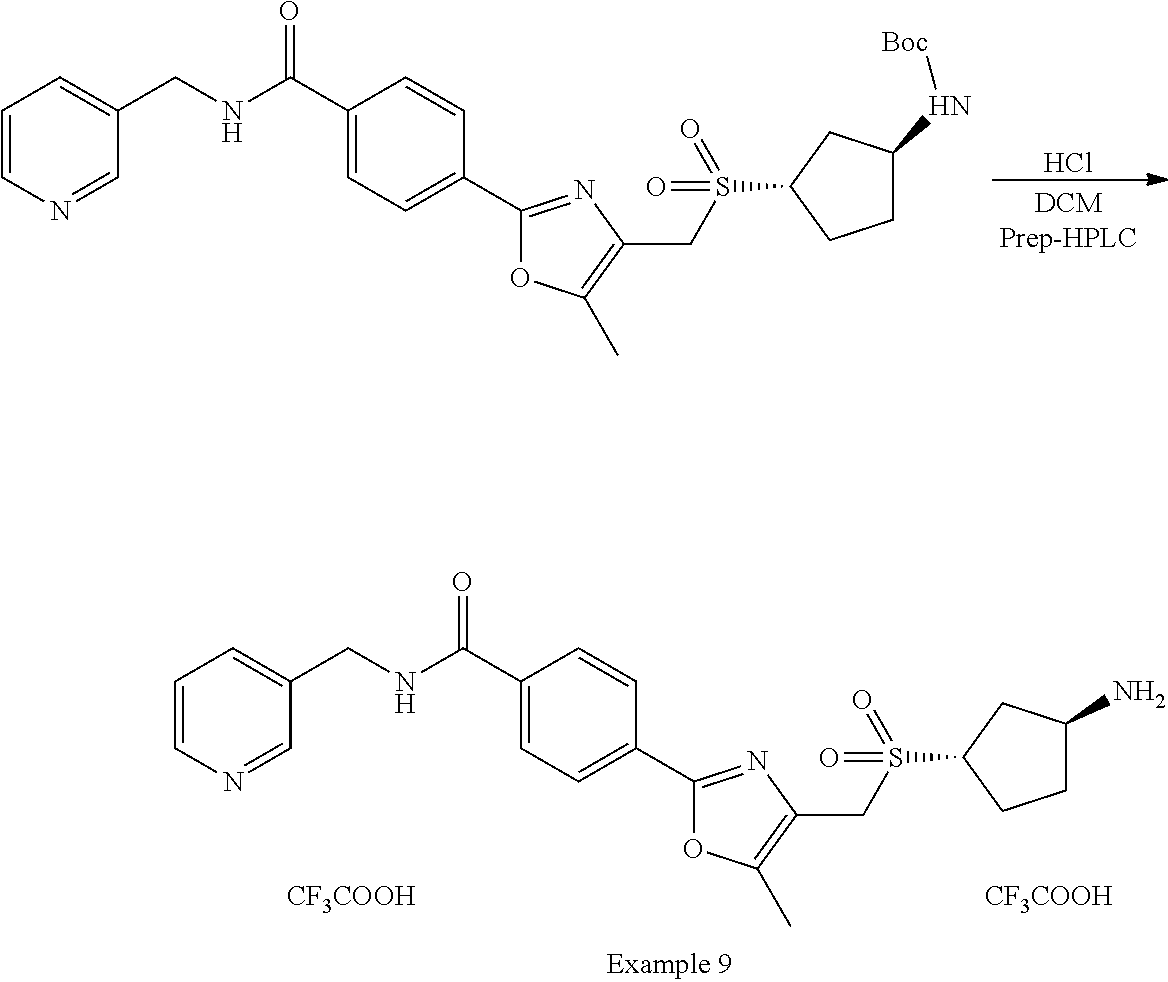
N(C(C1=CC=C(C2=NC(CS(C3CCC(N)C3)(=O)=O)=C(C)O2)C=C1)=O)CC1=CC=CN=C1.[CF3COOH].[CF3COOH].Cl.N(C(C1=CC=C(C2=NC(CS(C3CCC(N[Boc])C3)(=O)=O)=C(C)O2)C=C1)=O)CC1=CC=CN=C1
